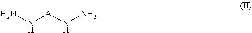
NN[A]NN
